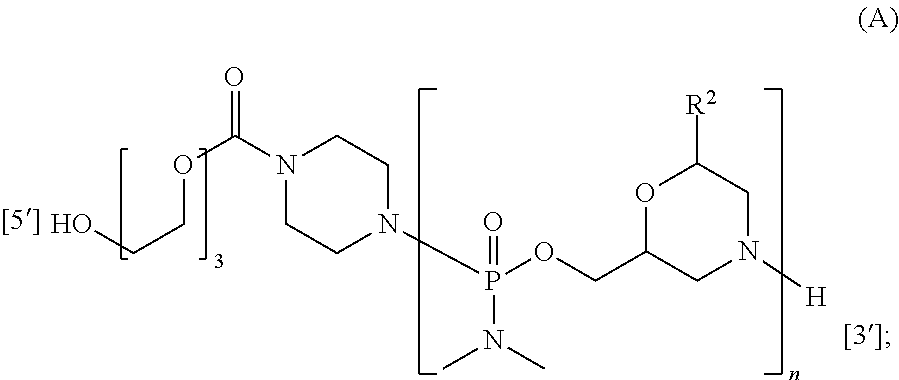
N1(C(OCCO)=O)CCN(P(OCC2CN([H])CC([R2])O2)(=O)N(C)C)CC1
